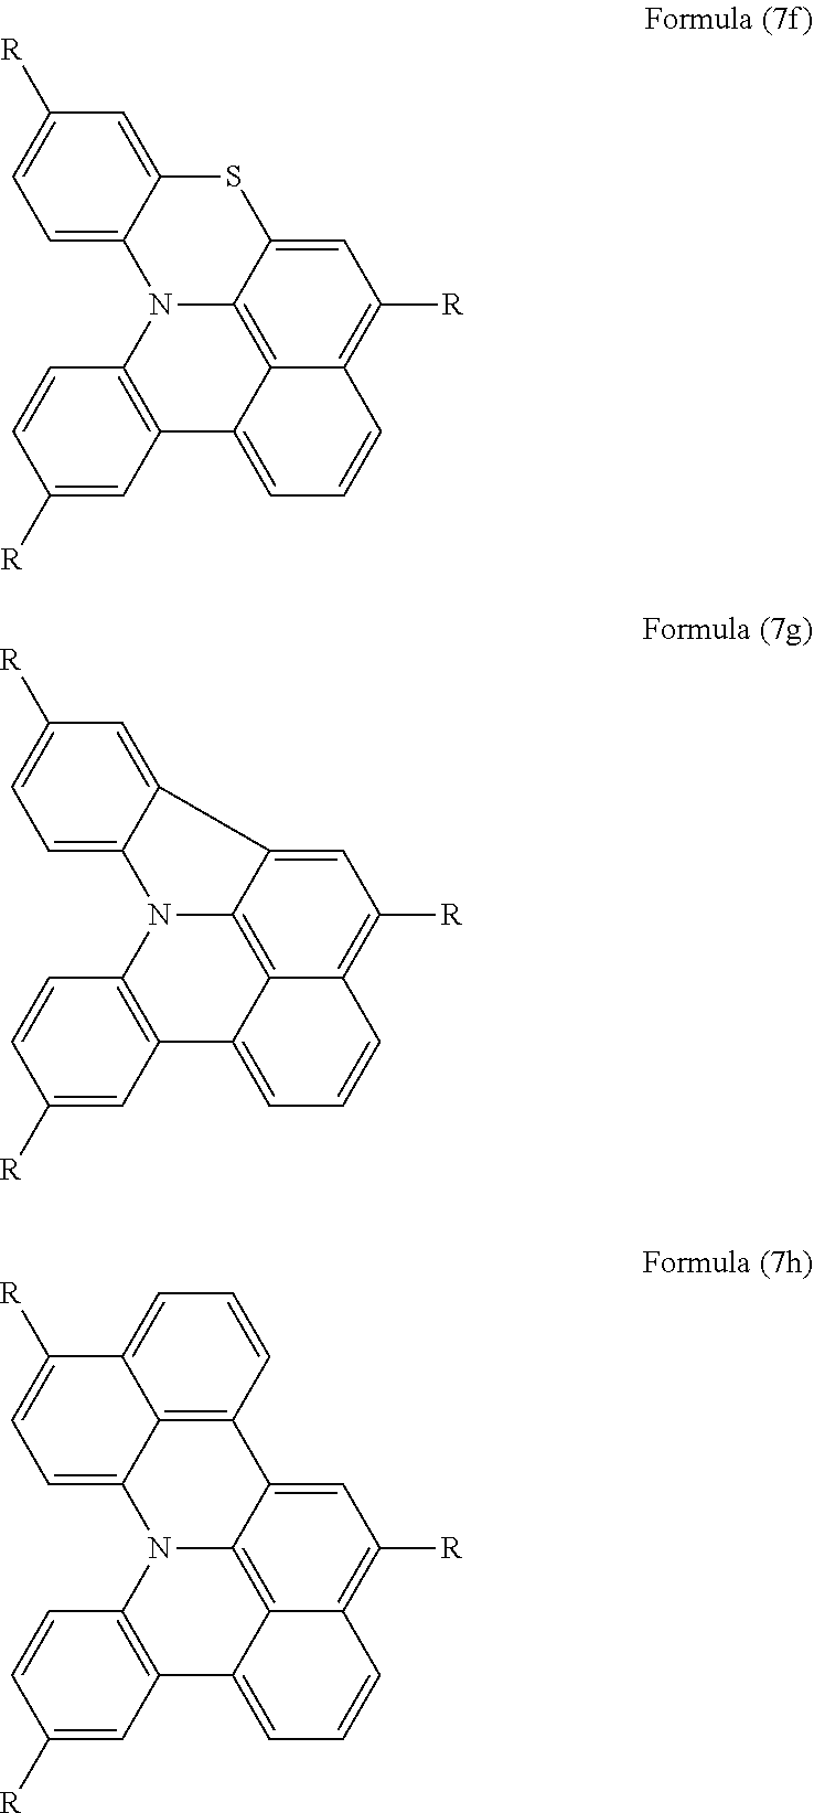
C1([R])=CC2=C(C=C1)N1C3=CC=C([R])C=C3SC3=CC([R])=C4C(=C13)C2=CC=C4.C1([R])=CC2=C(C=C1)N1C3=CC=C([R])C=C3C3=CC([R])=C4C(=C13)C2=CC=C4.C1([R])=CC2=C(C=C1)N1C3=CC=C([R])C4=CC=CC(=C34)C3=CC([R])=C4C(=C13)C2=CC=C4
